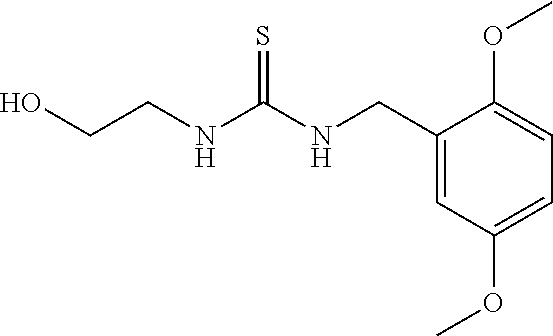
C1(CNC(NCCO)=S)=CC(OC)=CC=C1OC
